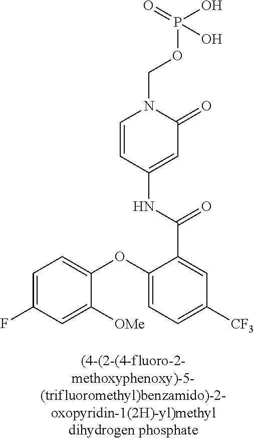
C1=C(F)C=C([OMe])C(OC2=CC=C([CF3])C=C2C(=O)NC2=CC(=O)N(COP(=O)(O)O)C=C2)=C1
